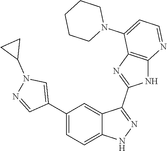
C1(C2=CC=C3C(=C2)C(C2=NC4=C(N2)N=CC=C4N2CCCCC2)=NN3)=CN(C2CC2)N=C1
